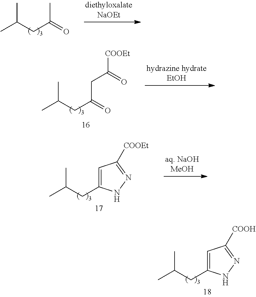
CC(CC1=CC([COOH])=NN1)C.CC(CC(=O)C)C.CC(CC(=O)CC([COOEt])=O)C.CC(CC1=CC([COOEt])=NN1)C
